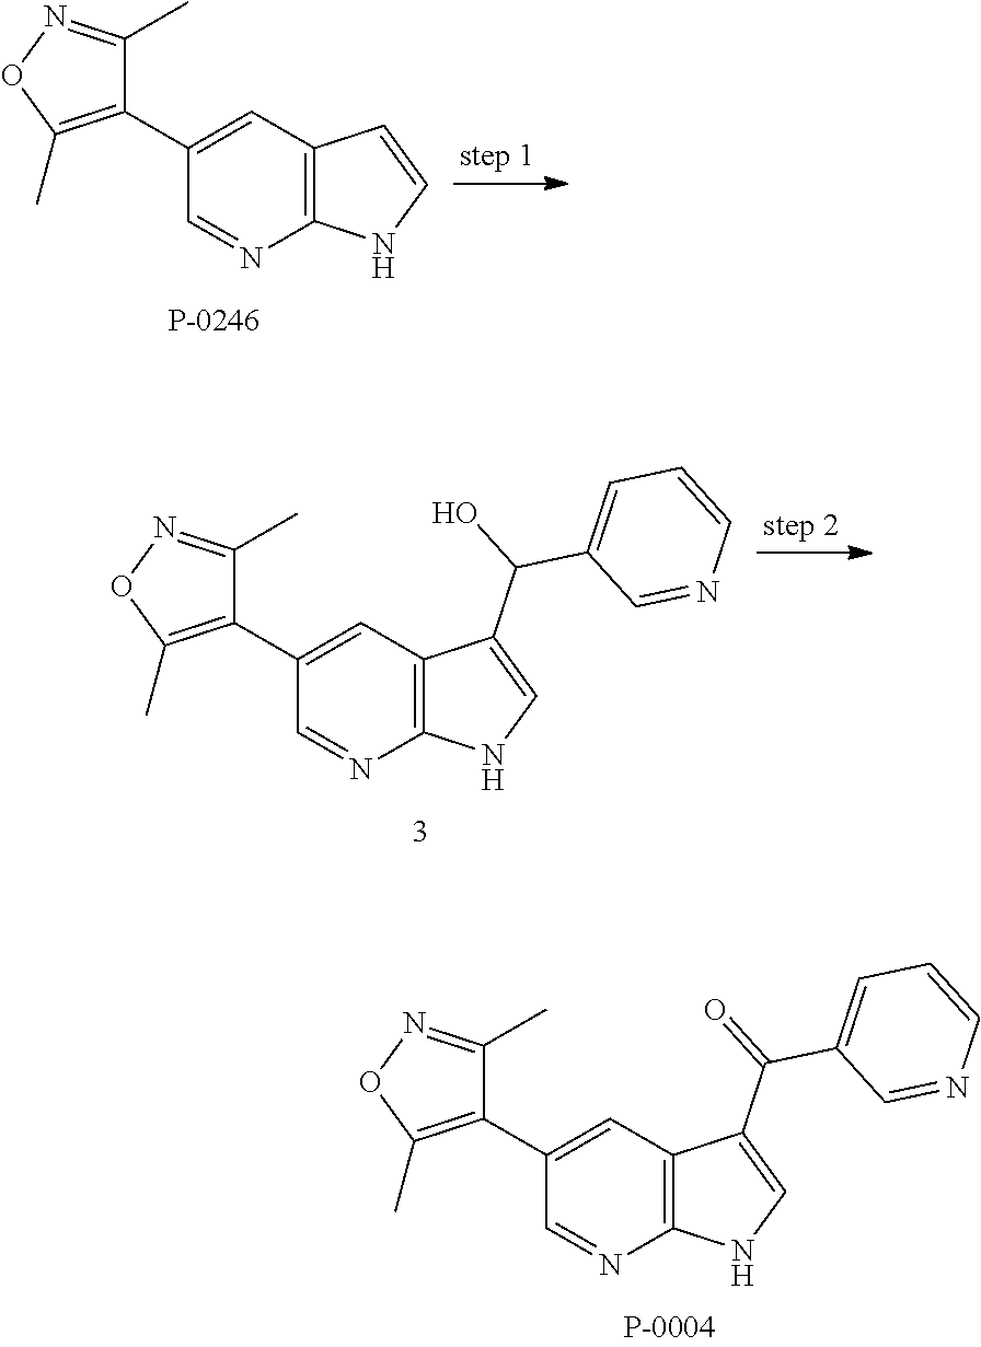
C1(C2=C(C)ON=C2C)=CC2=C(N=C1)NC=C2C(=O)C1=CC=CN=C1.C1(C2=C(C)ON=C2C)=CC2=C(N=C1)NC=C2.C1(C2=C(C)ON=C2C)=CC2=C(N=C1)NC=C2C(O)C1=CC=CN=C1
